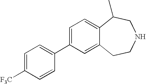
C1=C([F3C])C=CC(C2=CC=C3C(=C2)CCNCC3C)=C1
